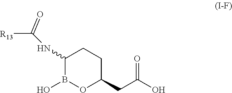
C1(NC([R13])=O)B(O)OC(CC(O)=O)CC1
